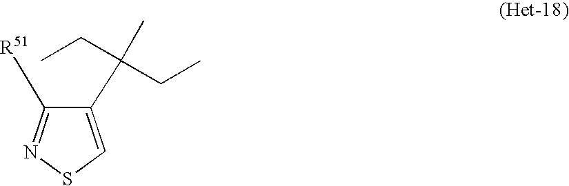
C1(C(C)(CC)CC)=CSN=C1[R51]
